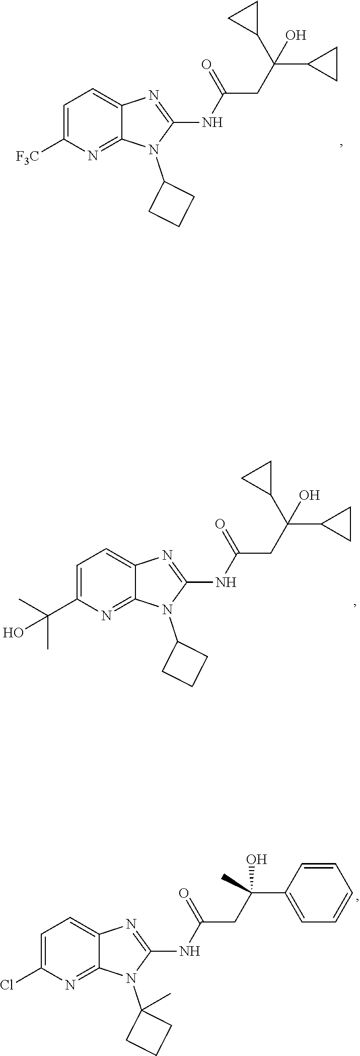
N(C1=NC2=CC=C([F3C])N=C2N1C1CCC1)C(CC(C1CC1)(C1CC1)O)=O.N(C1=NC2=CC=C(C(C)(C)O)N=C2N1C1CCC1)C(CC(C1CC1)(C1CC1)O)=O.N(C1=NC2=CC=C(Cl)N=C2N1C1(C)CCC1)C(CC(C1=CC=CC=C1)(C)O)=O
